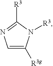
C1=C([R3g])N([R3])C([R3])=N1
